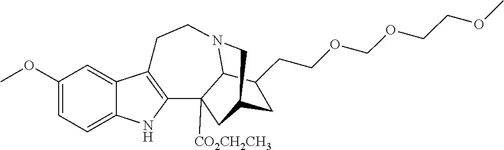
C1(OC)=CC=C2C(=C1)C1=C(N2)C2([CO2CH2CH3])C3N(CC1)CC(C2)CC3CCOCOCCOC
